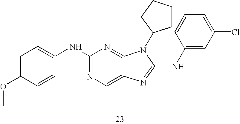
C1=C(OC)C=CC(NC2=NC=C3C(=N2)N(C2CCCC2)C(NC2=CC(Cl)=CC=C2)=N3)=C1
